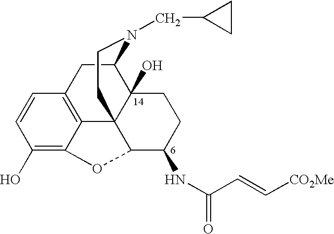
C1(O)=C2C3=C(C=C1)CC1C4(O)C3(CCN1CC1CC1)C(C(NC(C=C[CO2Me])=O)CC4)O2
